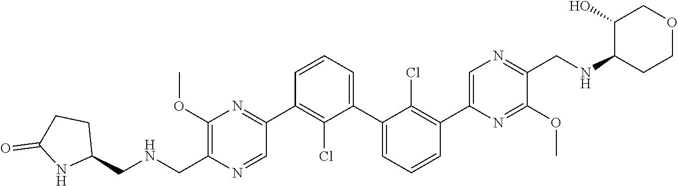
C1(C2=NC(OC)=C(C[HN]CC3CCC(=O)N3)N=C2)=C(Cl)C(C2=CC=CC(C3=CN=C(CNC4CCOCC4O)C(OC)=N3)=C2Cl)=CC=C1
